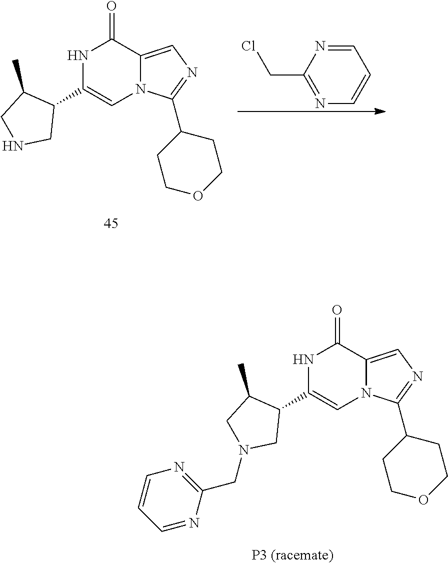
N1C(C2C(C)CNC2)=CN2C(=CN=C2C2CCOCC2)C1=O.N1=C(CCl)N=CC=C1.N1C(C2C(C)CN(CC3=NC=CC=N3)C2)=CN2C(=CN=C2C2CCOCC2)C1=O
